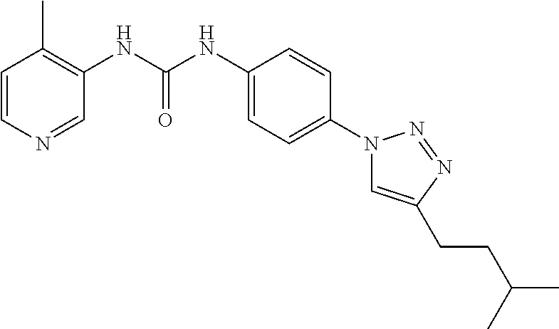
C1=CN=CC(NC(NC2=CC=C(N3C=C(CCC(C)C)N=N3)C=C2)=O)=C1C
